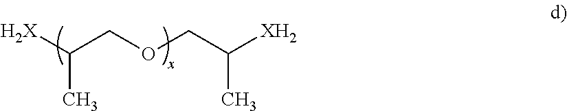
[H2X]C(COCC([XH2])C)C
